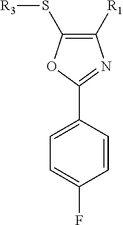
C1([R1])=C(S[R3])OC(C2=CC=C(F)C=C2)=N1
